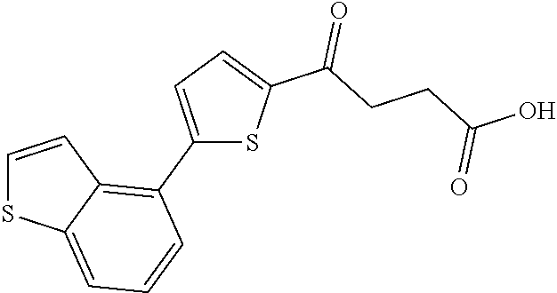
C1=CC2=C(C3=CC=C(C(CCC(O)=O)=O)S3)C=CC=C2S1
